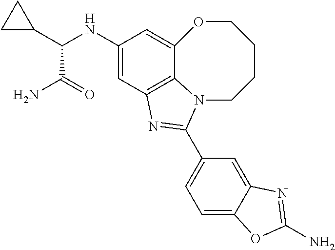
C1(NC(C2CC2)C(N)=O)=CC2=C3C(=C1)OCCCCN3C(C1=CC=C3C(=C1)N=C(N)O3)=N2
